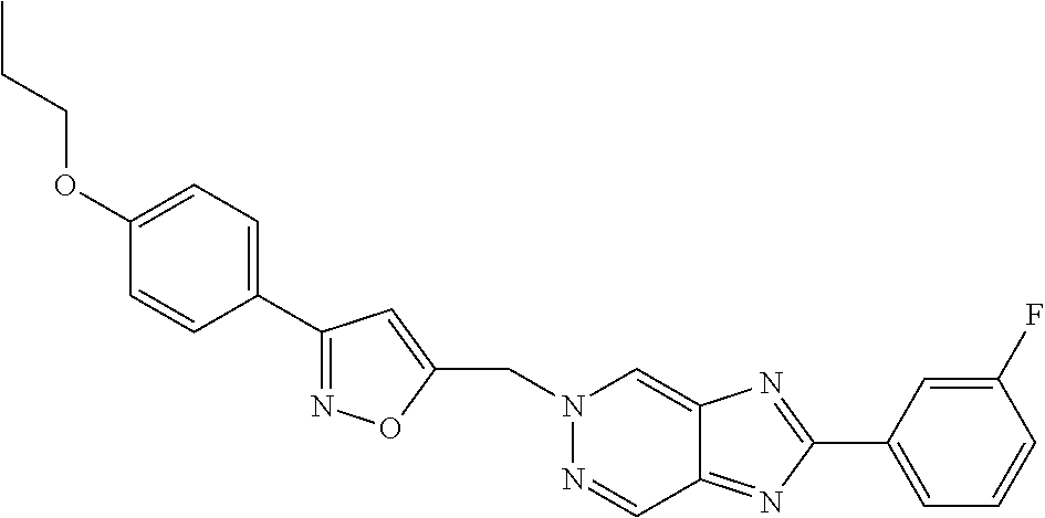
C1(C2=NOC(CN3N=CC4=NC(C5=CC=CC(F)=C5)=NC4=C3)=C2)=CC=C(OCCC)C=C1
